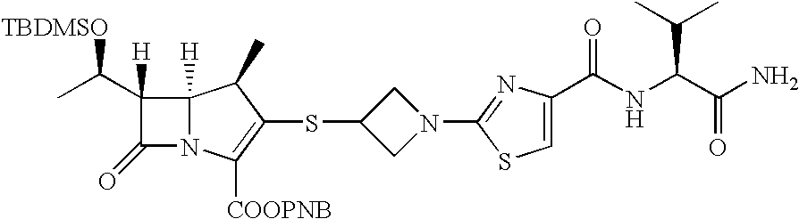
C1(C(C)[TBDMSO])([H])C(=O)N2C1([H])C(C)C(SC1CN(C3=NC(C(NC(C(N)=O)C(C)C)=O)=CS3)C1)=C2[COOPNB]
